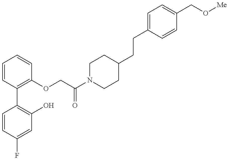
C1=CC(F)=CC(O)=C1C1=C(OCC(N2CCC(CCC3=CC=C(CO[Me])C=C3)CC2)=O)C=CC=C1
